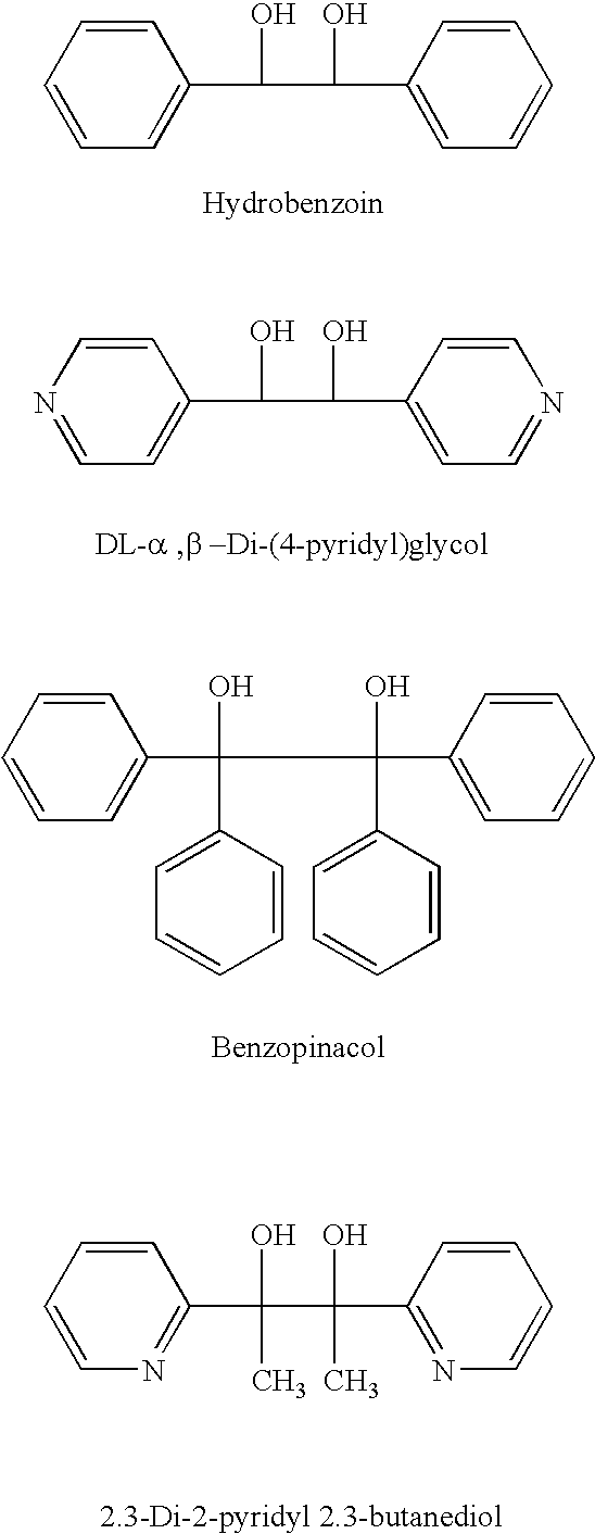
C1=CC=C(C(O)C(O)C2=CC=CC=C2)C=C1.N1=CC=C(C(O)C(O)C2=CC=NC=C2)C=C1.C1=CC=C(C(O)(C2=CC=CC=C2)C(O)(C2=CC=CC=C2)C2=CC=CC=C2)C=C1.C1=CN=C(C(O)(C(O)(C)C2=NC=CC=C2)C)C=C1
